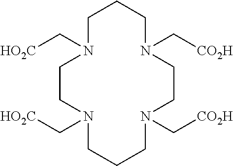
C1CN(C[HO2C])CCCN(C[CO2H])CCN(C[CO2H])CCCN1C[HO2C]
